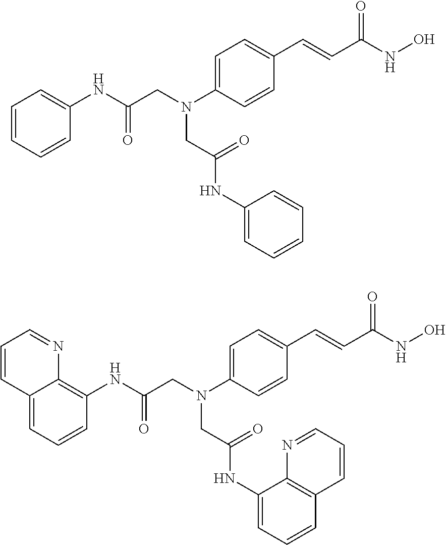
C1(NC(CN(C2=CC=C(C=CC(NO)=O)C=C2)CC(NC2=CC=CC=C2)=O)=O)=CC=CC=C1.C1(NC(CN(C2=CC=C(C=CC(NO)=O)C=C2)CC(NC2=CC=CC3=C2N=CC=C3)=O)=O)=C2C(=CC=C1)C=CC=N2
